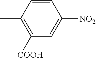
C1(C)=C([COOH])C=C([NO2])C=C1
